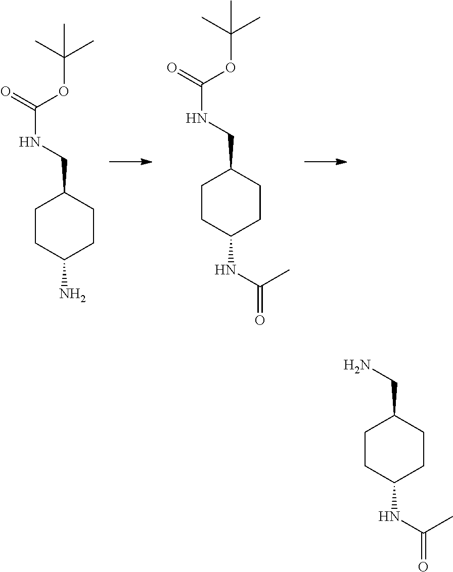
NCC1CCC(NC(=O)C)CC1.N(CC1CCC(N)CC1)C(=O)OC(C)(C)C.N(CC1CCC(NC(=O)C)CC1)C(=O)OC(C)(C)C
